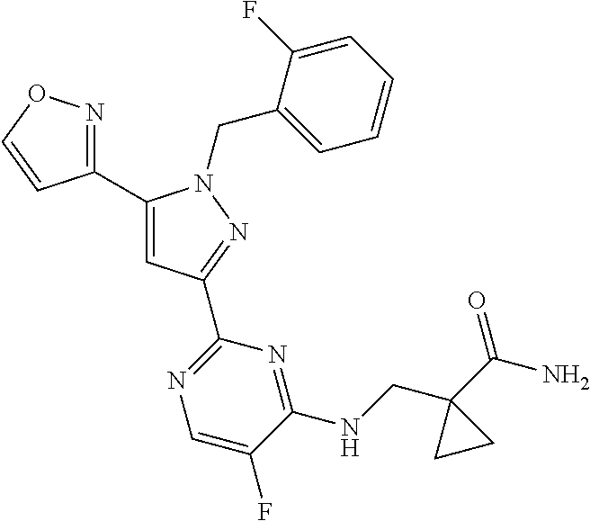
C1(C2=NOC=C2)=CC(C2=NC=C(F)C(NCC3(C(N)=O)CC3)=N2)=NN1CC1=CC=CC=C1F
